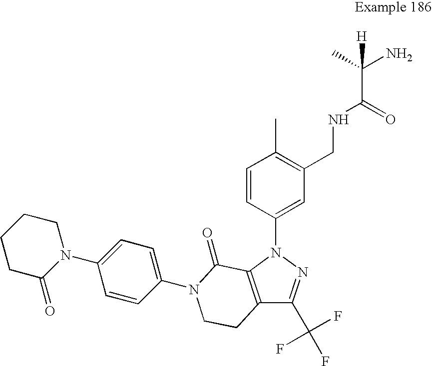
C1=CC(N2C3=C(C(C(F)(F)F)=N2)CCN(C2=CC=C(N4CCCCC4=O)C=C2)C3=O)=CC(CNC(=O)C(C)(N)[H])=C1C
